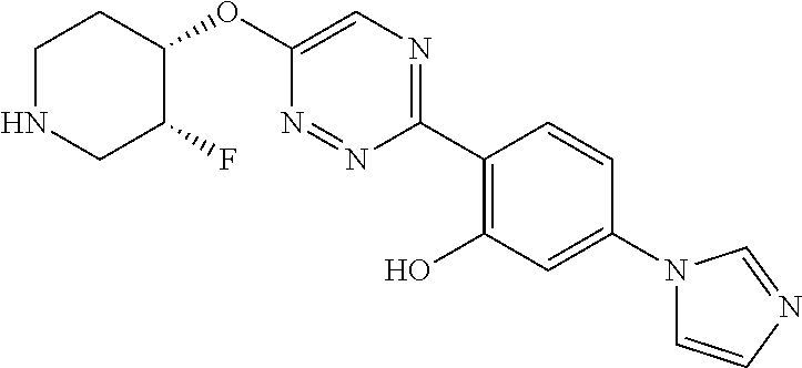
C1NCC(F)C(OC2=CN=C(C3=C(O)C=C(N4C=CN=C4)C=C3)N=N2)C1
